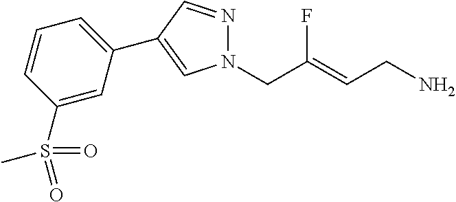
N1=CC(C2=CC=CC(S(C)(=O)=O)=C2)=CN1CC(=CCN)F
